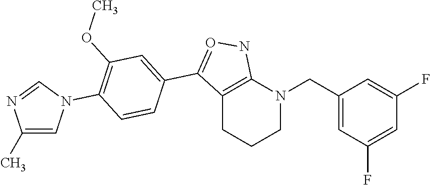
C1N(CC2=CC(F)=CC(F)=C2)C2=C(CC1)C(C1=CC(OC)=C(N3C=C(C)N=C3)C=C1)=ON2
